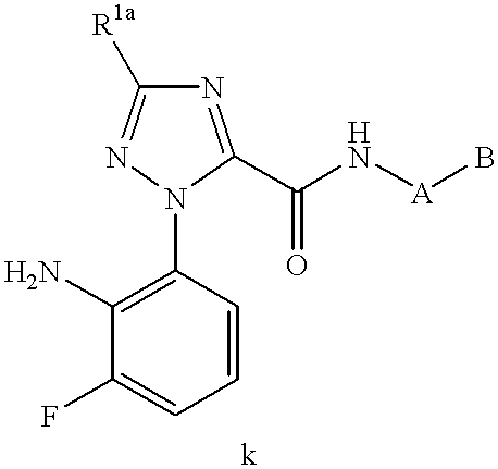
C1(N)=C(N2C(C(N[A]B)=O)=NC([R1a])=N2)C=CC=C1F
